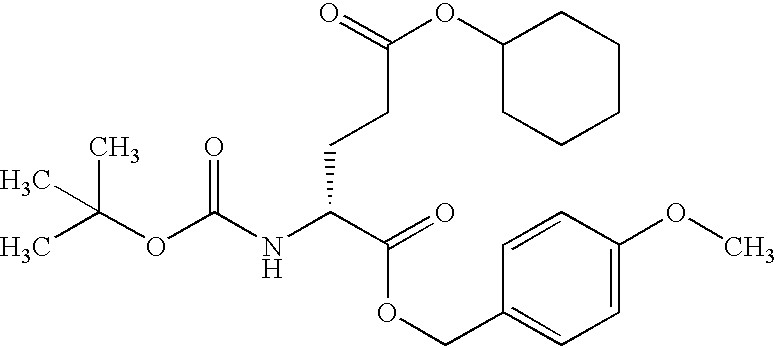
CC(OC(NC(C(OCC1=CC=C(OC)C=C1)=O)CCC(OC1CCCCC1)=O)=O)(C)C
